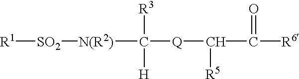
[R1][SO2][N(R2)]C([R3])([H])[Q]C([R5])C(=O)[R6]
